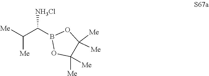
C(B1OC([Me])([Me])C([Me])([Me])O1)([NH3Cl])C([Me])[Me]
